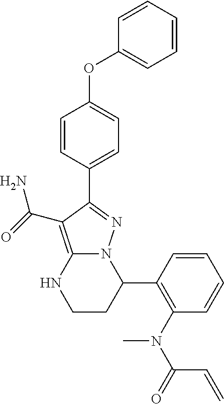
C1=CC(C2=NN3C(=C2C(=O)N)NCCC3C2=C(N(C)C(=O)C=C)C=CC=C2)=CC=C1OC1=CC=CC=C1
